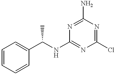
C1=CC=CC(C(NC2=NC(Cl)=NC(N)=N2)C)=C1
